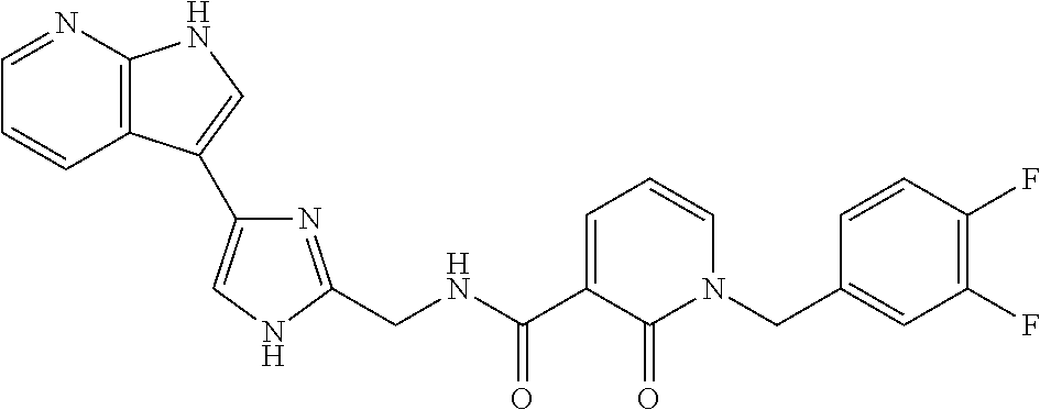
C1=NC2=C(C=C1)C(C1=CNC(CNC(C3=CC=CN(CC4=CC(F)=C(F)C=C4)C3=O)=O)=N1)=CN2
